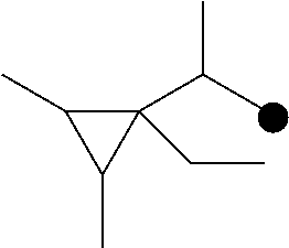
C1(C(C)C)(CC)C(C)C1C
